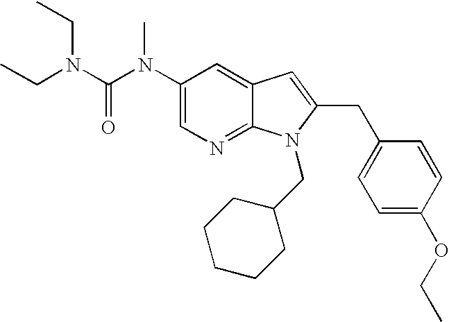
C1(N(C(N(CC)CC)=O)C)=CN=C2C(=C1)C=C(CC1=CC=C(OCC)C=C1)N2CC1CCCCC1
